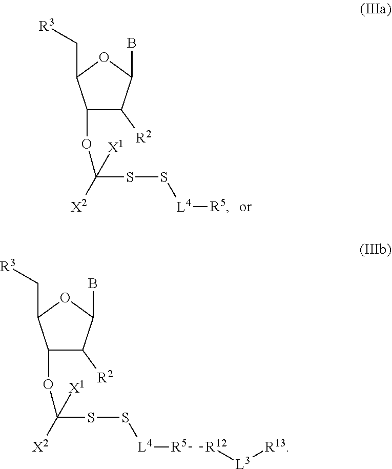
C1(OC([X1])([X2])SS[L4][R5])C([R2])C(B)OC1C[R3].C1(OC([X1])([X2])SS[L4][R5][R12][L3][R13])C([R2])C(B)OC1C[R3]
